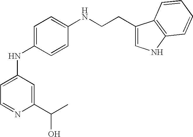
C1=C(NC2=CC=NC(C(C)O)=C2)C=CC(NCCC2=CNC3=C2C=CC=C3)=C1
